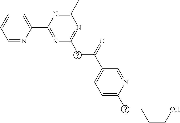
C1=NC(C2=NC(CC(=O)C3=CC=C(CCCCO)N=C3)=NC(C)=N2)=CC=C1
